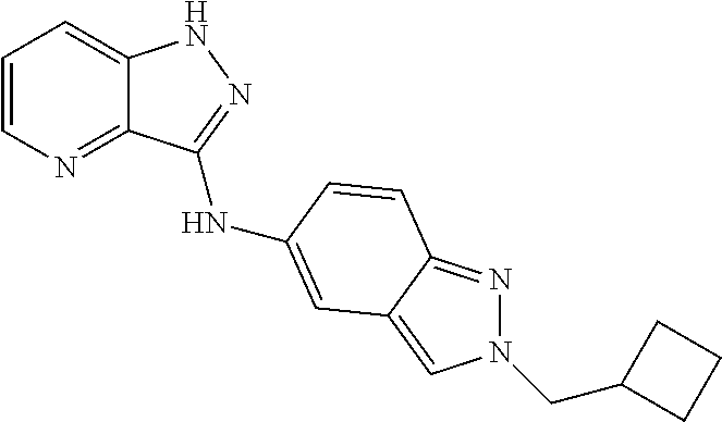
C1=CN=C2C(=C1)NN=C2NC1=CC2=CN(CC3CCC3)N=C2C=C1
